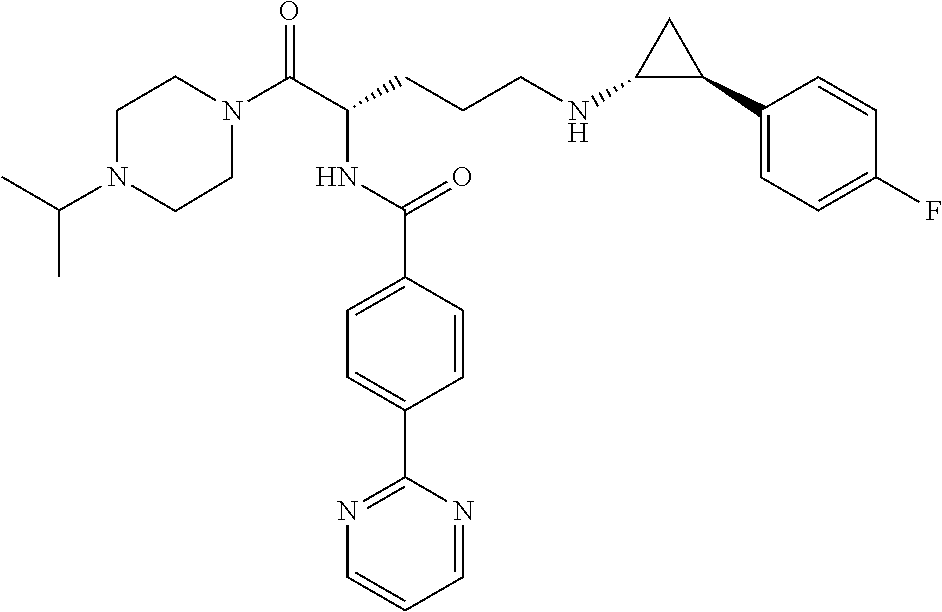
C1N(C(C(CCCNC2C(C3=CC=C(F)C=C3)C2)NC(C2=CC=C(C3=NC=CC=N3)C=C2)=O)=O)CCN(C(C)C)C1
